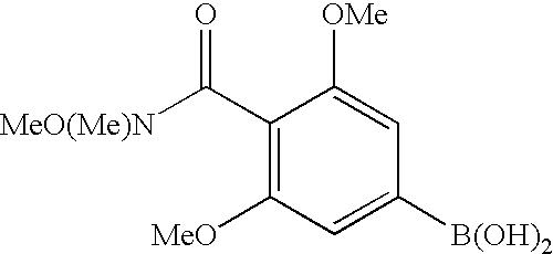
C1(C([MeO(Me)N])=O)=C([MeO])C=C([B(OH)2])C=C1[OMe]
